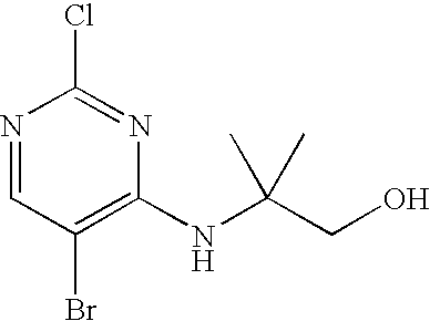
N1=CC(Br)=C(NC(CO)(C)C)N=C1Cl
